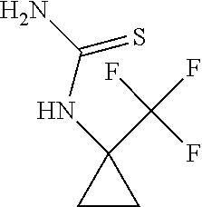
C1(NC(N)=S)(C(F)(F)F)CC1
